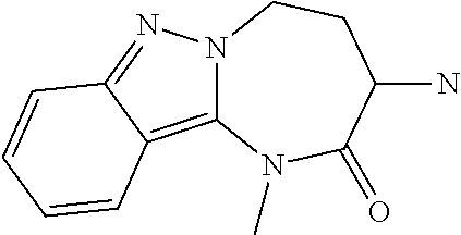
C12=C3C(=NN1CCC(N)C(=O)N2C)C=CC=C3
